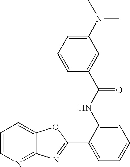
C1=CN=C2C(=C1)OC(C1=CC=CC=C1NC(C1=CC(N(C)C)=CC=C1)=O)=N2
